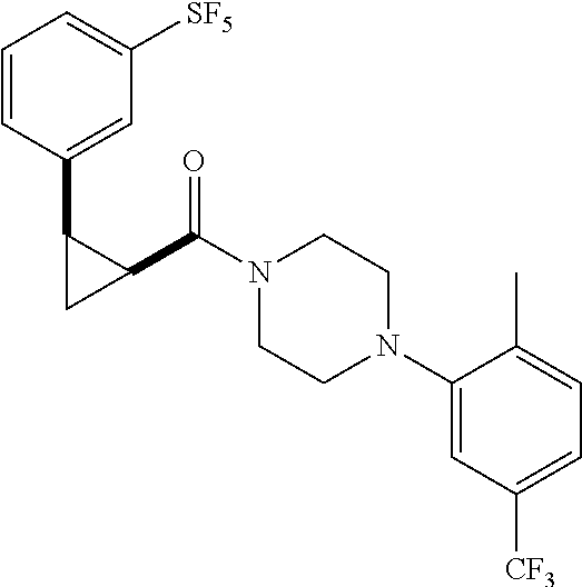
C1=CC(C2CC2C(=O)N2CCN(C3=CC([CF3])=CC=C3C)CC2)=CC([SF5])=C1
